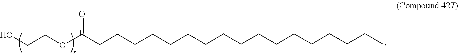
OCCOCC(=O)CCCCCCCCCCCCCCCCC
